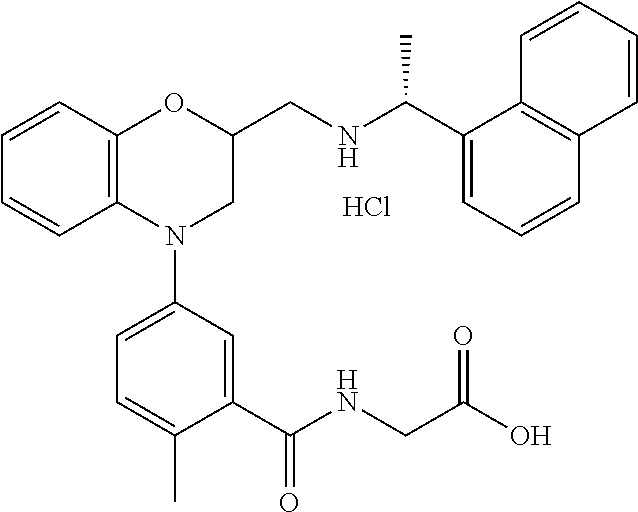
C1=CC2=C(C=C1)OC(CNC(C1=CC=CC3=C1C=CC=C3)C)CN2C1=CC=C(C)C(C(=O)NCC(O)=O)=C1.Cl
